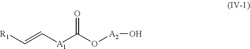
[R1]C=C[A1]C(O[A2]O)=O
